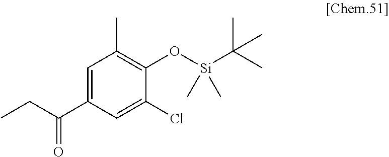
C1=C(C(CC)=O)C=C(Cl)C(O[Si](C(C)(C)C)(C)C)=C1C
